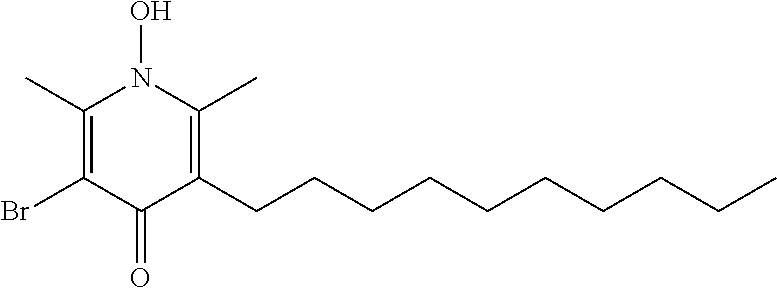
C1(C)=C(Br)C(=O)C(CCCCCCCCCC)=C(C)N1O
